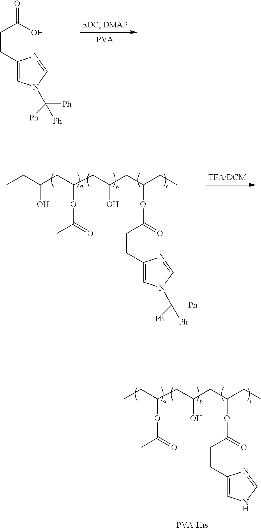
C1(CCC(O)=O)=CN(C([Ph])([Ph])[Ph])C=N1.C(OC(CC(CC(CC(CC)O)OC(C)=O)O)CC)(=O)CCC1=CN(C([Ph])([Ph])[Ph])C=N1.C(OC(CC(CC(CC)OC(C)=O)O)CC)(=O)CCC1=CNC=N1
